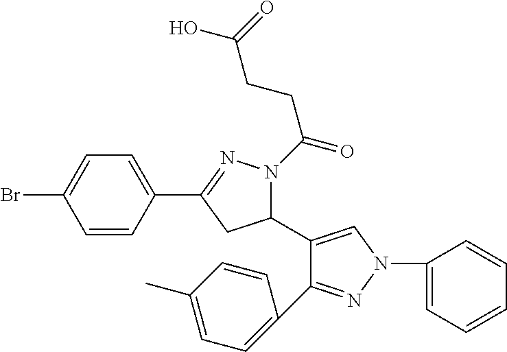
C1=C(Br)C=CC(C2=NN(C(CCC(O)=O)=O)C(C3=CN(C4=CC=CC=C4)N=C3C3=CC=C(C)C=C3)C2)=C1
